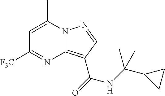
[F3C]C1=NC2=C(C(=O)NC(C3CC3)(C)C)C=NN2C(C)=C1
